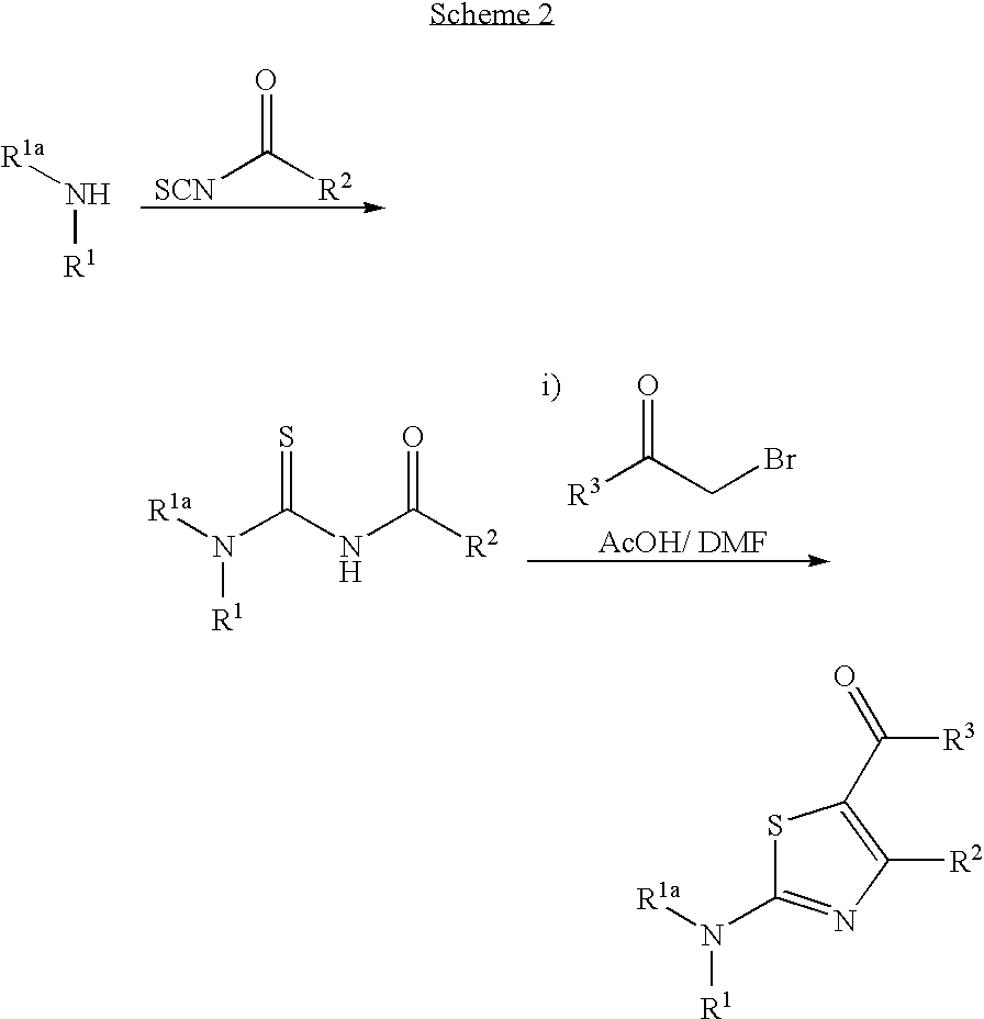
[SCN]C([R2])=O.N([R1a])[R1].N([R1a])([R1])C(NC([R2])=O)=S.[R3]C(CBr)=O.[i)].[AcOH/ DMF].S1C(N([R1a])[R1])=NC([R2])=C1C(=O)[R3]
